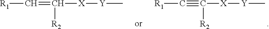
[R1]C=C([X][Y]C)[R2].[R1]C#C([X][Y]C)[R2]
